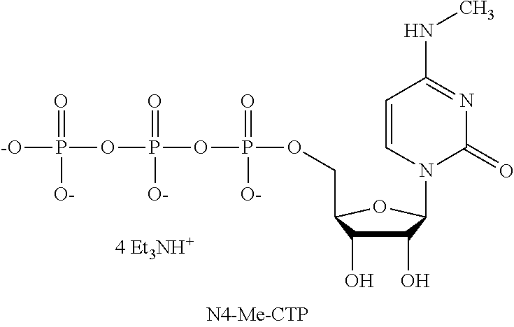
C1(O)C(O)C(COP(OP(OP([-O])(=O)[O-])(=O)[O-])(=O)[O-])OC1N1C(=O)N=C(NC)C=C1
